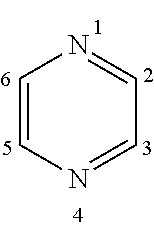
C1=CN=CC=N1
